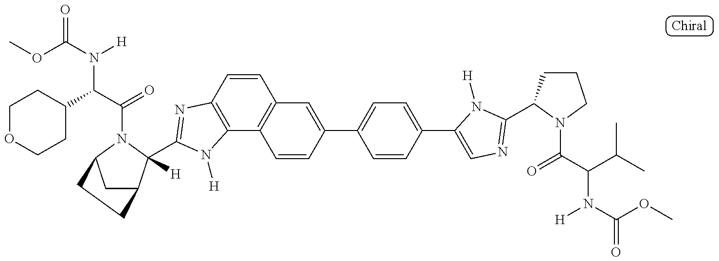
C1C2C([H])(C3=NC4=C(C5=C(C=C4)C=C(C4=CC=C(C6=CN=C(C7CCCN7C(C(C(C)C)N(C(OC)=O)[H])=O)N6[H])C=C4)C=C5)N3[H])N(C(C(C3CCOCC3)N(C(OC)=O)[H])=O)C1CC2
